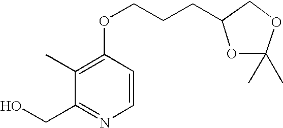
C1(C)=C(OCCCC2OC(C)(C)OC2)C=CN=C1CO
